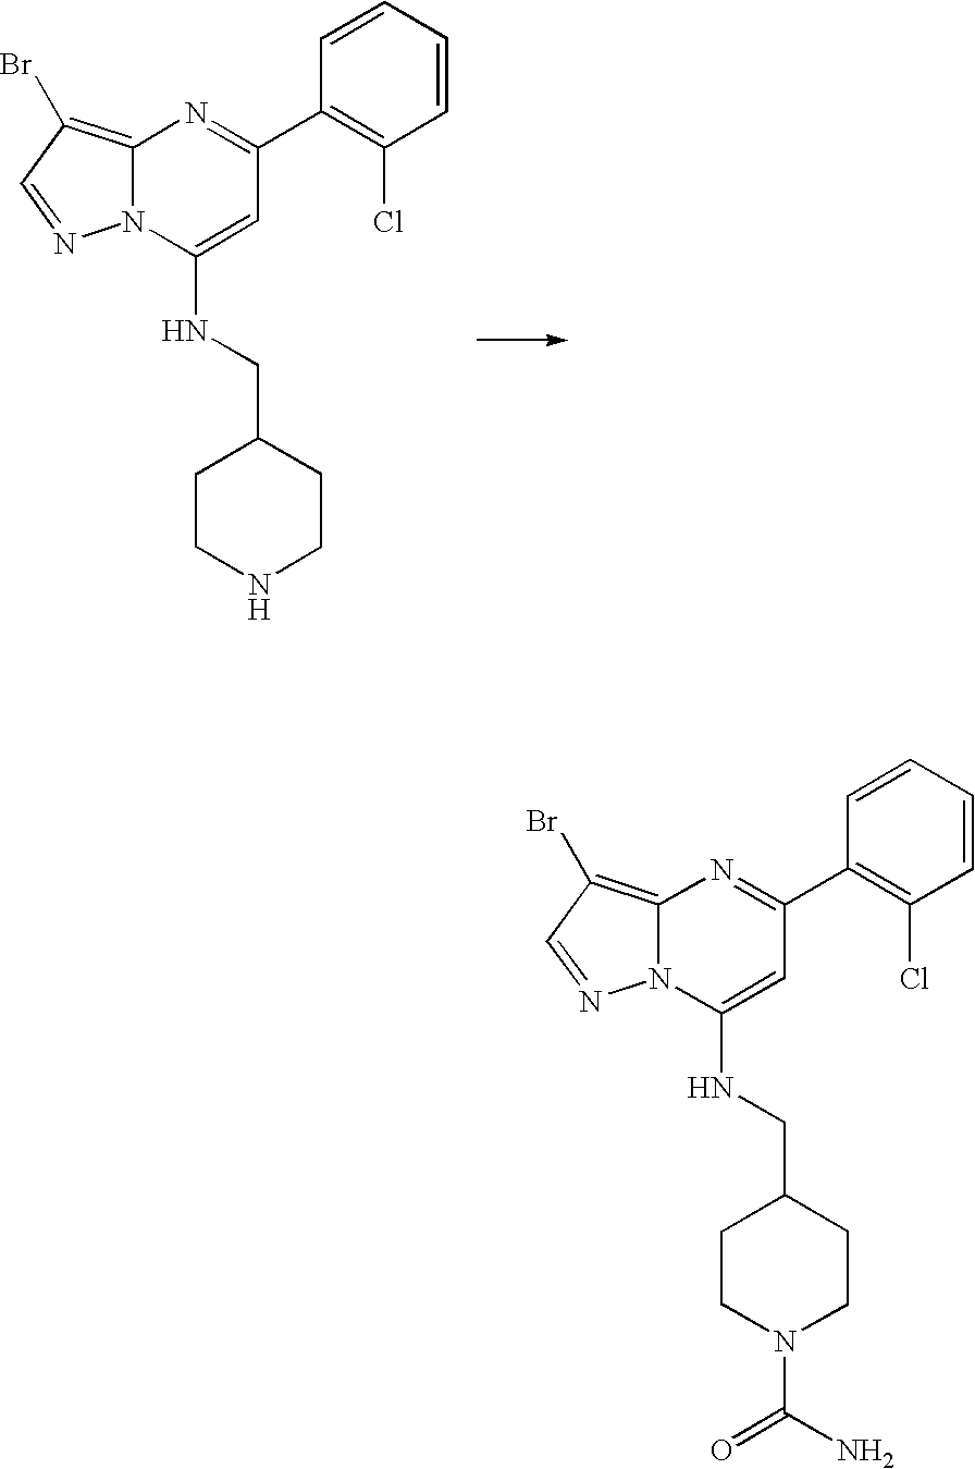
C12=C(Br)C=NN1C(NCC1CCN(C(=O)N)CC1)=CC(C1=C(Cl)C=CC=C1)=N2.C12=C(Br)C=NN1C(NCC1CCNCC1)=CC(C1=C(Cl)C=CC=C1)=N2
